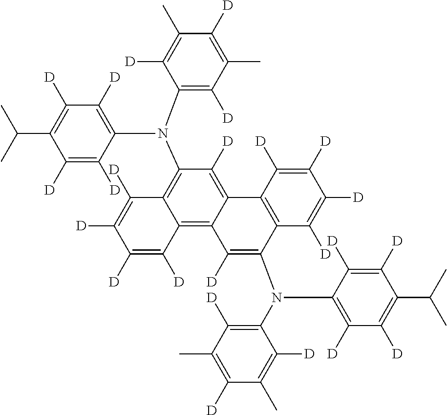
C12=C3C(=C([D])C(N(C4=C([D])C(C)=C([D])C(C)=C4[D])C4=C([D])C([D])=C(C(C)C)C([D])=C4[D])=C1C([D])=C([D])C([D])=C2[D])C1=C(C(N(C2=C([D])C(C)=C([D])C(C)=C2[D])C2=C([D])C([D])=C(C(C)C)C([D])=C2[D])=C3[D])C([D])=C([D])C([D])=C1[D]
